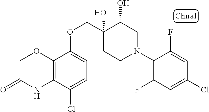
C1(N2CC(O)C(O)(COC3=CC=C(Cl)C4=C3OCC(=O)N4)CC2)=C(F)C=C(Cl)C=C1F
